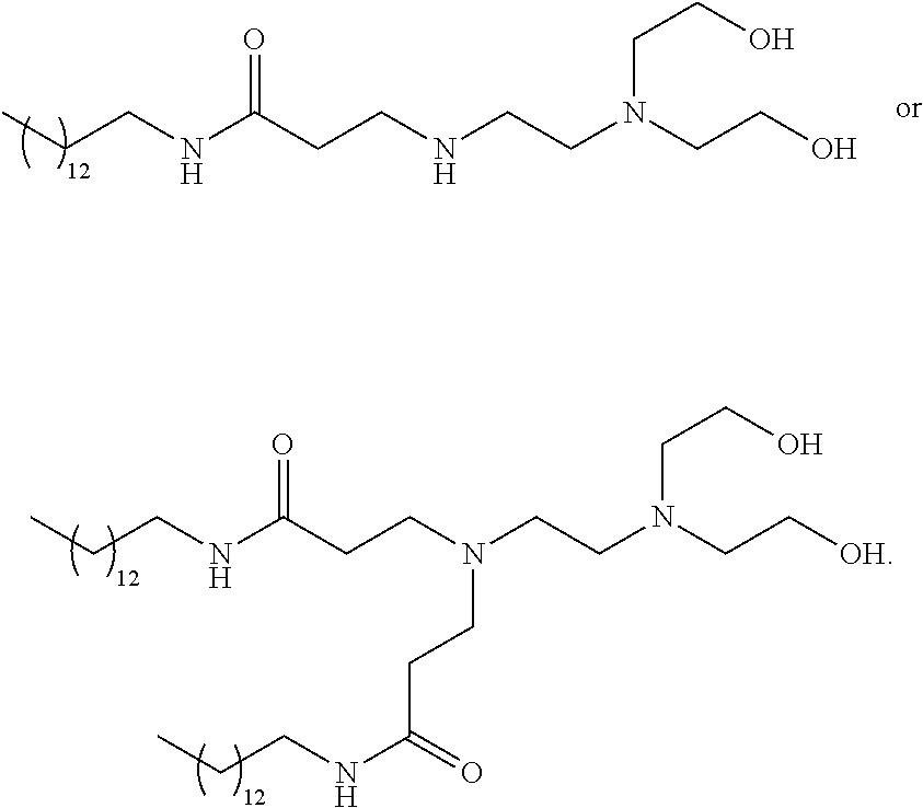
CCCNC(CCNCCN(CCO)CCO)=O.CCCNC(CCN(CCN(CC[OH])CCO)CCC(NCCC)=O)=O
